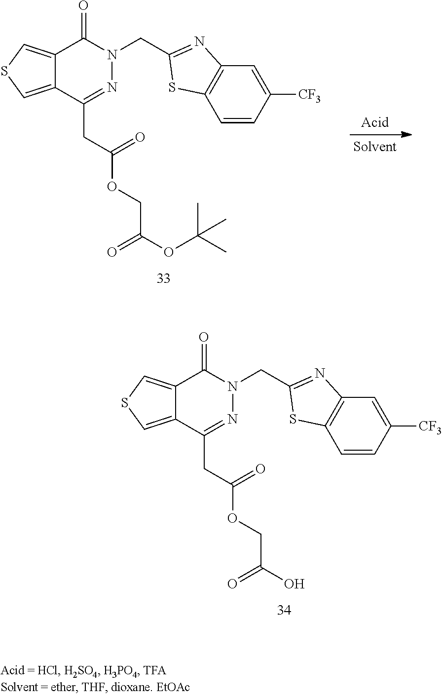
C(N1N=C(CC(OCC(OC(C)(C)C)=O)=O)C2=CSC=C2C1=O)C1=NC2=C(C=CC([CF3])=C2)S1.C(N1N=C(CC(OCC(O)=O)=O)C2=CSC=C2C1=O)C1=NC2=C(C=CC([CF3])=C2)S1
